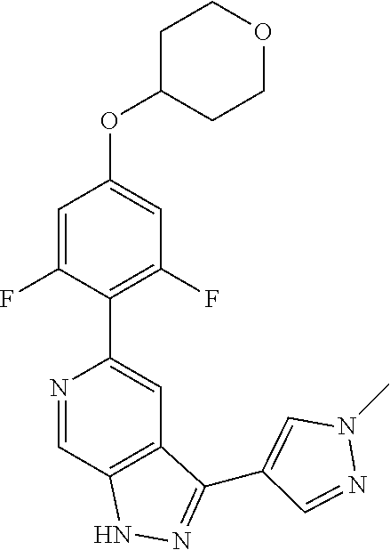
N1=CC2=C(C=C1C1=C(F)C=C(OC3CCOCC3)C=C1F)C(C1=CN(C)N=C1)=NN2
